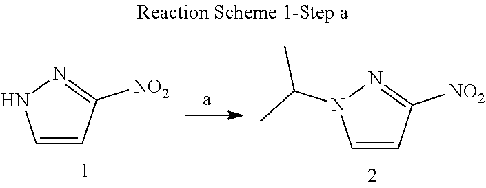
C1=CC([NO2])=NN1.C1=CC([NO2])=NN1C(C)C
